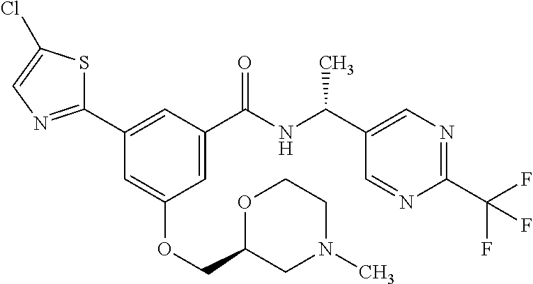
C1(C2=CC(C(NC(C3=CN=C(C(F)(F)F)N=C3)C)=O)=CC(OCC3CN(C)CCO3)=C2)=NC=C(Cl)S1
